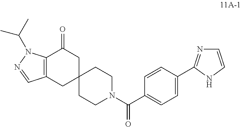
C1=C(C2=NC=CN2)C=CC(C(N2CCC3(CC2)CC(=O)C2=C(C3)C=NN2C(C)C)=O)=C1
